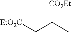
[EtO2C]CC(C)[CO2Et]
